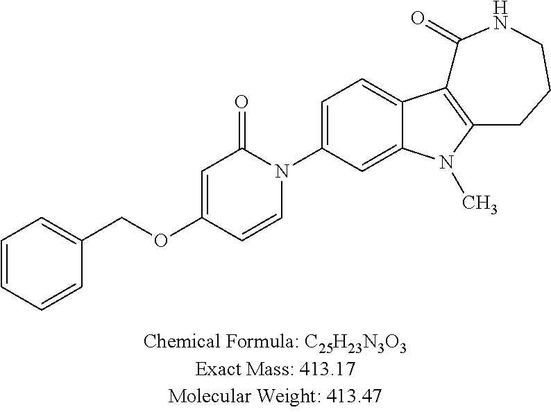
C1=CC=CC(COC2=CC(=O)N(C3=CC=C4C(=C3)N(C)C3=C4C(=O)NCCC3)C=C2)=C1
